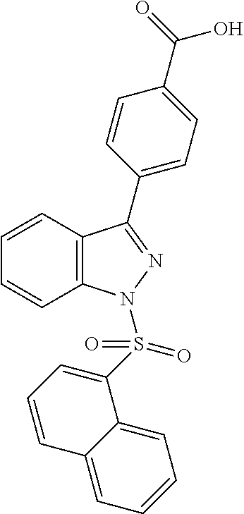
C1=CC2=C(C=C1)C(C1=CC=C(C(=O)O)C=C1)=NN2S(=O)(=O)C1=CC=CC2=CC=CC=C21
